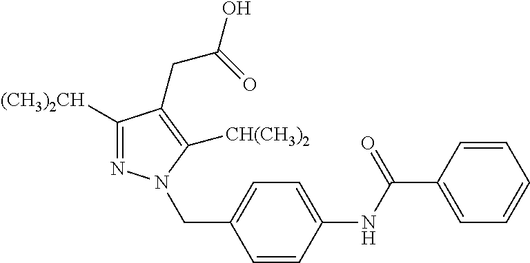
C1([(CH3)2CH])=NN(CC2=CC=C(NC(C3=CC=CC=C3)=O)C=C2)C([CH(CH3)2])=C1CC(=O)O
